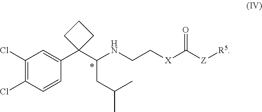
C1(Cl)=C(Cl)C=CC(C2(C(NCC[X]C([Z][R5])=O)CC(C)C)CCC2)=C1
